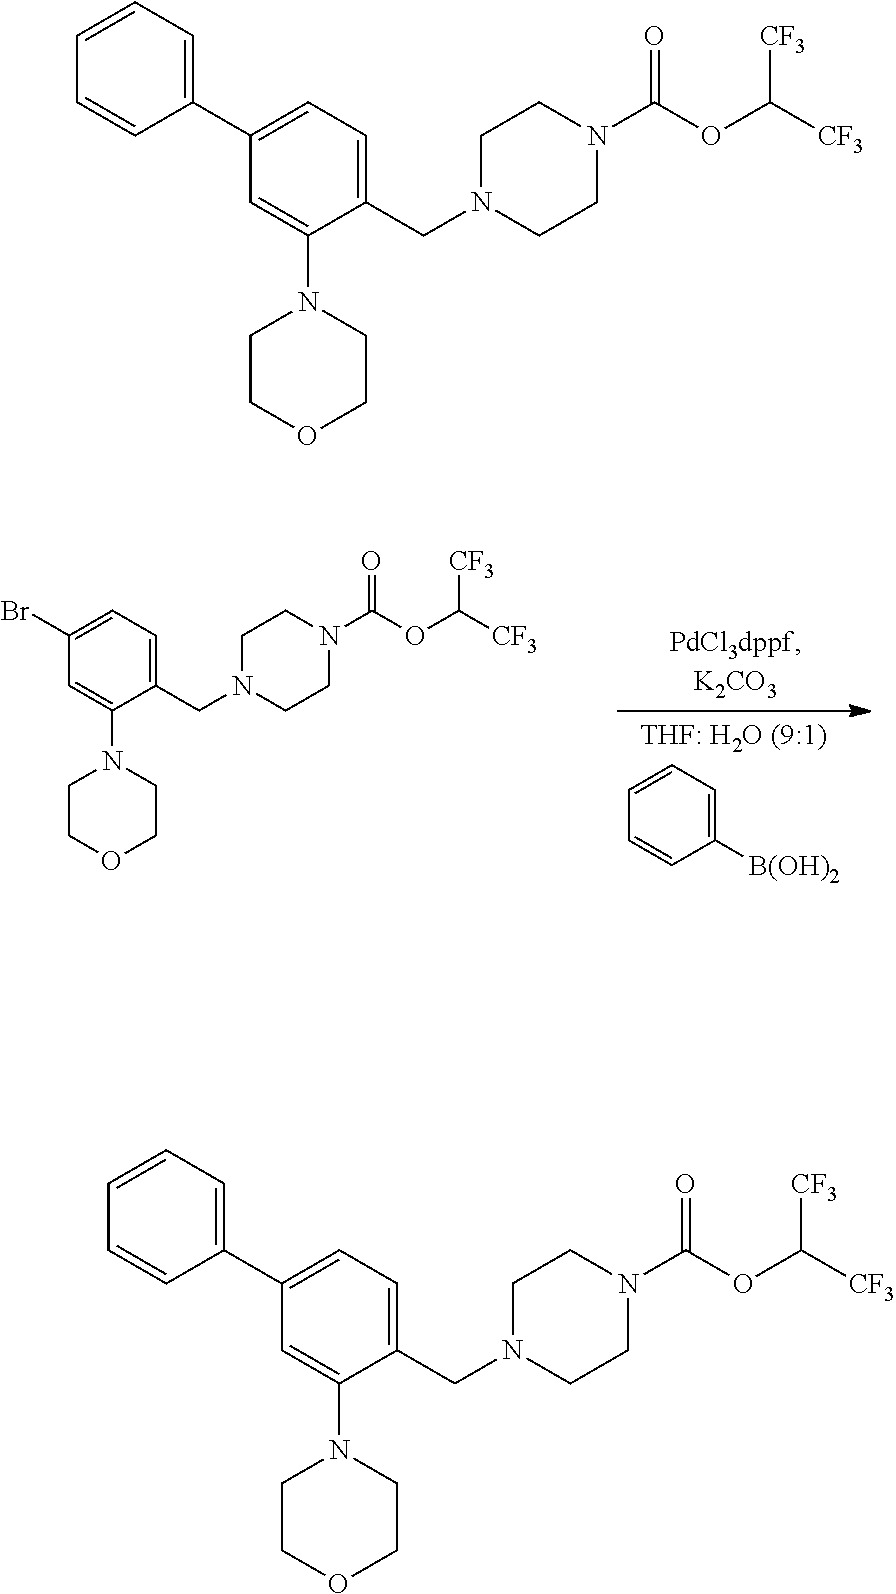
C1(C2=CC=CC=C2)=CC=C(CN2CCN(C(OC([CF3])[CF3])=O)CC2)C(N2CCOCC2)=C1.C1(C2=CC=CC=C2)=CC=C(CN2CCN(C(OC([CF3])[CF3])=O)CC2)C(N2CCOCC2)=C1.C1(Br)=CC=C(CN2CCN(C(OC([CF3])[CF3])=O)CC2)C(N2CCOCC2)=C1.C1([B(OH)2])=CC=CC=C1
